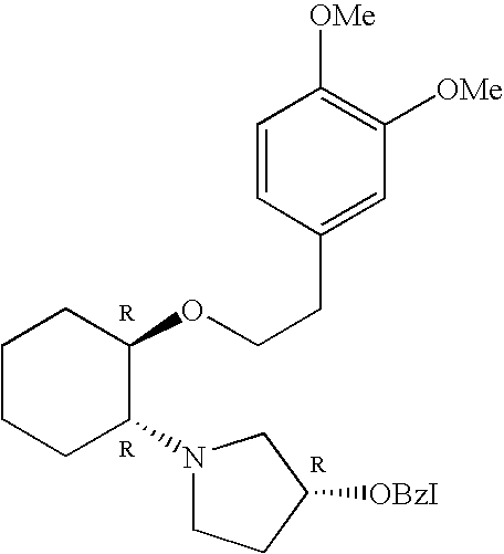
C1CCC(N2CCC([OBzI])C2)C(OCCC2=CC([OMe])=C([OMe])C=C2)C1
